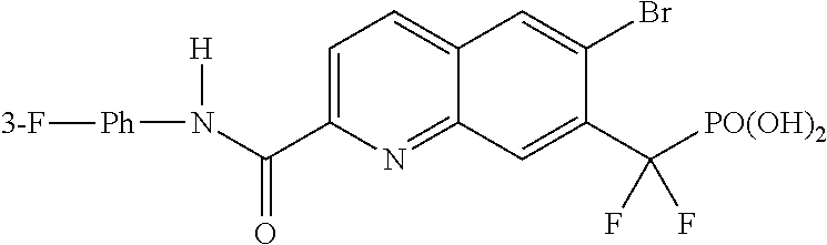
C1=C(C(N([Ph][3-F])[H])=O)N=C2C(=C1)C=C(Br)C(C([PO(OH)2])(F)F)=C2
